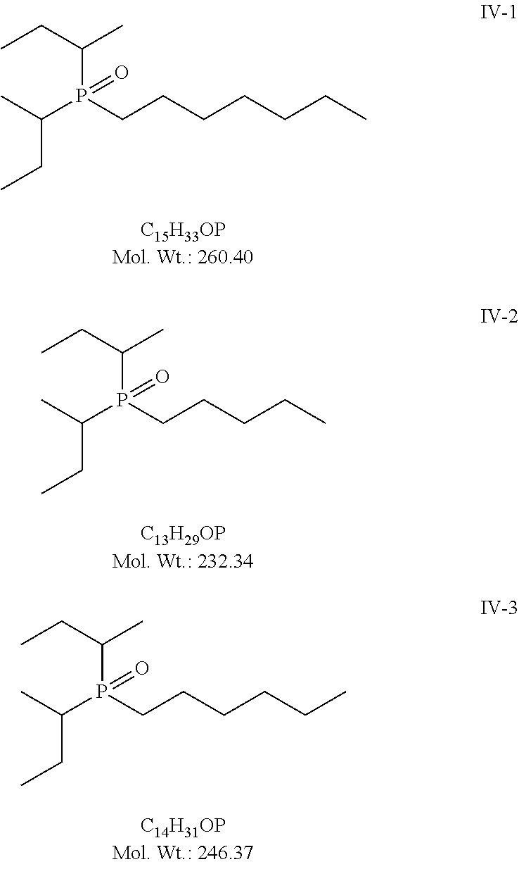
CCC(P(C(C)CC)(CCCCCCC)=O)C.CCC(P(C(C)CC)(CCCCC)=O)C.CCC(P(C(C)CC)(CCCCCC)=O)C
